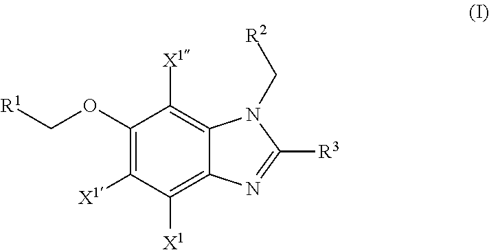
O(C1=C([X1])C([X1])=C2C(=C1[X1])N(C[R2])C([R3])=N2)C[R1]
